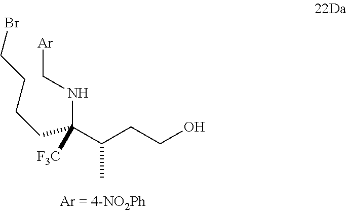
C(C(C(CCO)C)(NC[Ar])[F3C])CCCBr
